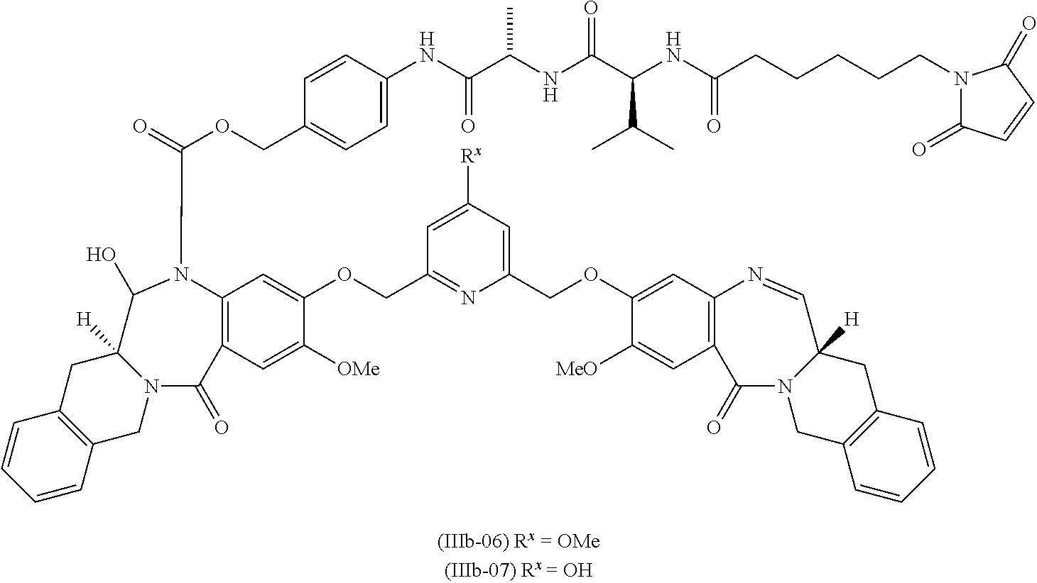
C12=C(C=C([OMe])C(OCC3=NC(COC4=CC5=C(C=C4[MeO])C(=O)N4C([H])(CC6=C(C4)C=CC=C6)C=N5)=CC([Rx])=C3)=C1)C(=O)N1C([H])(CC3=C(C1)C=CC=C3)C(O)N2C(=O)OCC1=CC=C(NC(=O)C(C)NC(=O)C(NC(CCCCCN2C(=O)C=CC2=O)=O)C(C)C)C=C1
